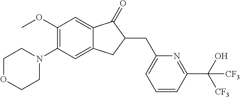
C1(OC)=C(N2CCOCC2)C=C2C(=C1)C(=O)C(CC1=CC=CC(C(O)([CF3])[CF3])=N1)C2
